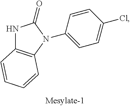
N1C2=C(N(C3=CC=C(Cl)C=C3)C1=O)C=CC=C2
